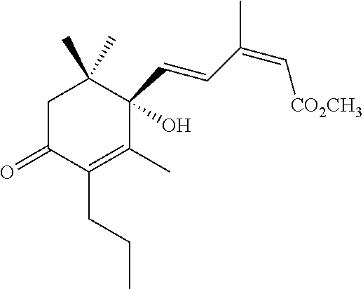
C1C(=O)C(CCC)=C(C)C(C=CC(=C[CO2CH3])C)(O)C1(C)C
